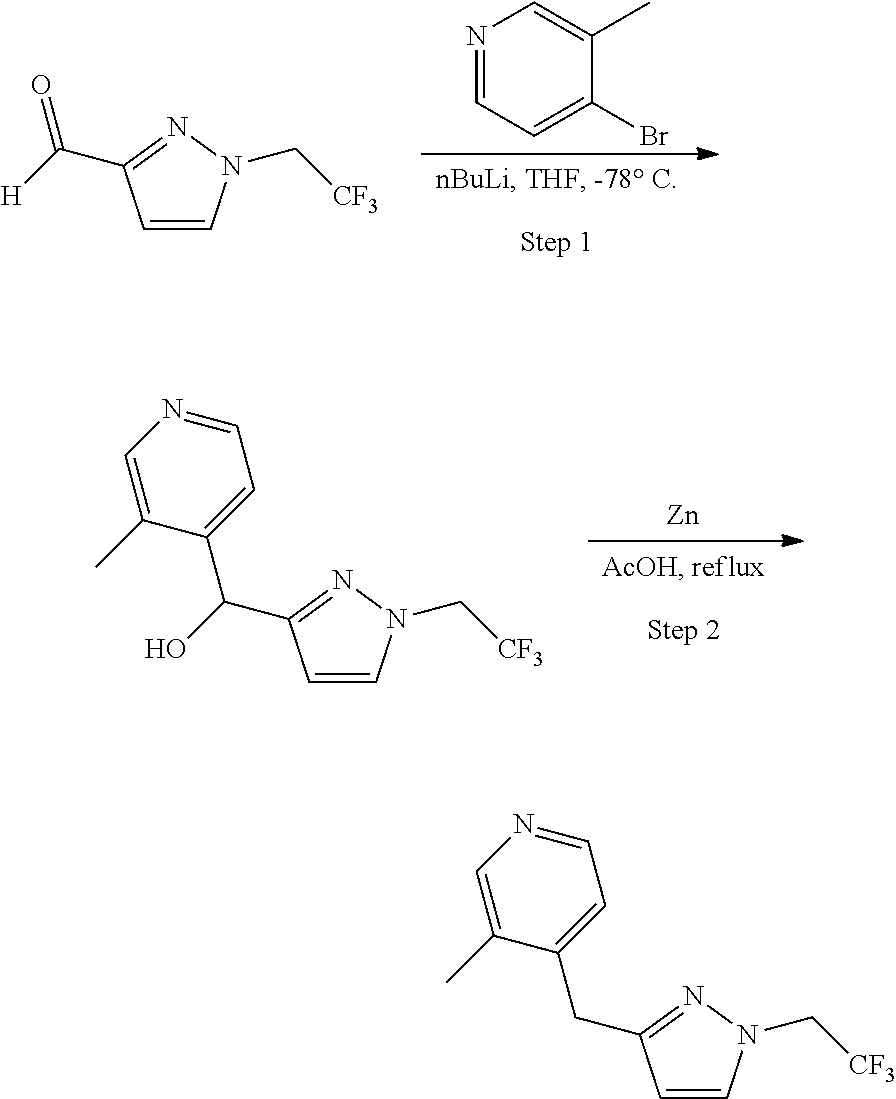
N1=CC=C(Br)C(C)=C1.C1=CN(C[CF3])N=C1C([H])=O.[Zn].C1=CN(C[CF3])N=C1C(O)C1=CC=NC=C1C.C1=CN(C[CF3])N=C1CC1=CC=NC=C1C
